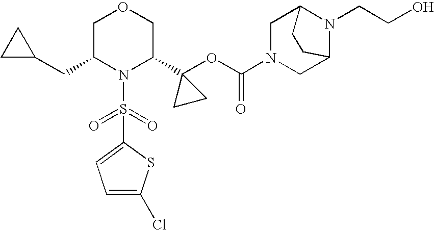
N1(S(=O)(=O)C2=CC=C(Cl)S2)C(C2(OC(=O)N3CC4N(CCO)C(C3)CC4)CC2)COCC1CC1CC1
